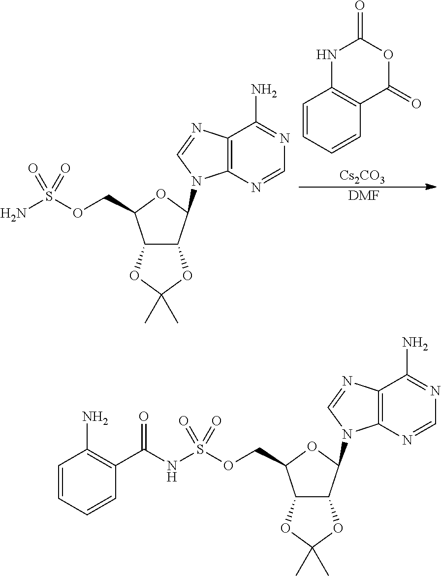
C1=CC=CC2=C1NC(=O)OC2=O.[Cs2CO3].[DMF].C12C(C(N3C4=C(C(N)=NC=N4)N=C3)OC1COS(N)(=O)=O)OC(C)(C)O2.C12C(C(N3C4=C(C(N)=NC=N4)N=C3)OC1COS(NC(=O)C1=C(N)C=CC=C1)(=O)=O)OC(C)(C)O2
